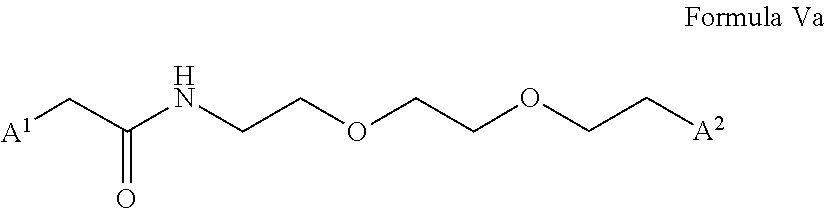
C(COCCNC(C[A1])=O)OCC[A2]
